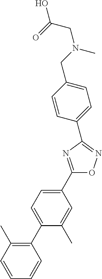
C1(C2=CC=C(C3=C(C)C=CC=C3)C(C)=C2)=NC(C2=CC=C(CN(CC(O)=O)C)C=C2)=NO1
